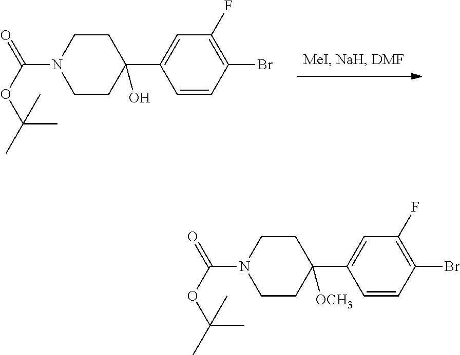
C1=CC(Br)=C(F)C=C1C1(O)CCN(C(OC(C)(C)C)=O)CC1.C1=CC(Br)=C(F)C=C1C1([OCH3])CCN(C(OC(C)(C)C)=O)CC1
